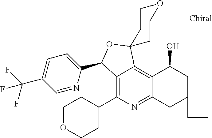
C1=NC(C2C3=C(C4CCOCC4)N=C4C(=C3C3(O2)CCOCC3)C(O)CC2(C4)CCC2)=CC=C1C(F)(F)F
